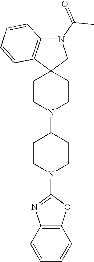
C1CN(C2CCN(C3=NC4=C(O3)C=CC=C4)CC2)CCC12CN(C(C)=O)C1=C2C=CC=C1
